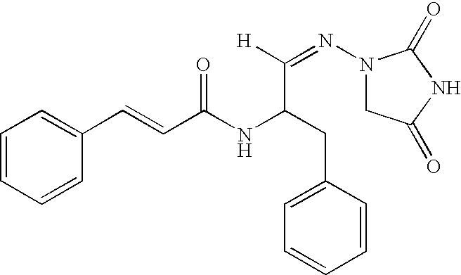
C1=CC=CC(C=CC(NC(CC2=CC=CC=C2)C(=NN2CC(=O)NC2=O)[H])=O)=C1
